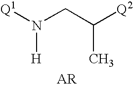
[Q1]N(CC(C)[Q2])[H].[AR]
